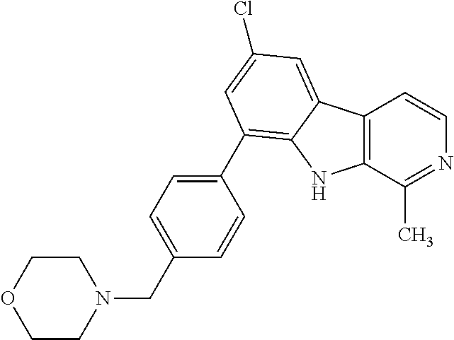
C12=C(C(C)=NC=C1)NC1=C(C3=CC=C(CN4CCOCC4)C=C3)C=C(Cl)C=C21
